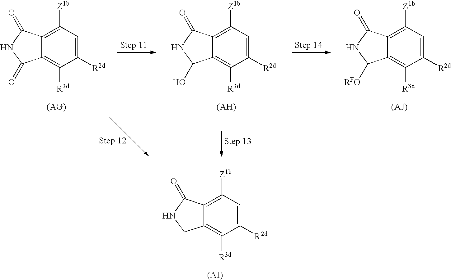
C1([R2d])=CC([Z1b])=C2C(=C1[R3d])C(=O)NC2=O.C1([R2d])=CC([Z1b])=C2C(=C1[R3d])C(O)NC2=O.C1([R2d])=CC([Z1b])=C2C(=C1[R3d])C([RFO])NC2=O.C1([R2d])=CC([Z1b])=C2C(=C1[R3d])CNC2=O
